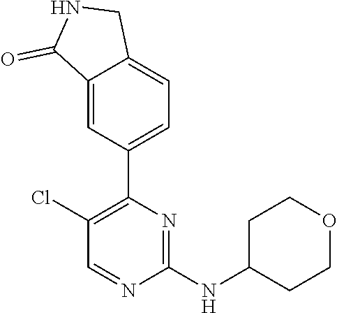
C1(Cl)=C(C2=CC=C3C(=C2)C(=O)NC3)N=C(NC2CCOCC2)N=C1
